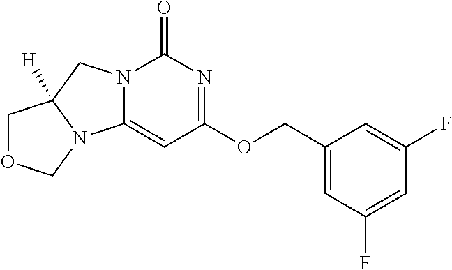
N12C(=CC(OCC3=CC(F)=CC(F)=C3)=NC1=O)N1C([H])(C2)COC1
